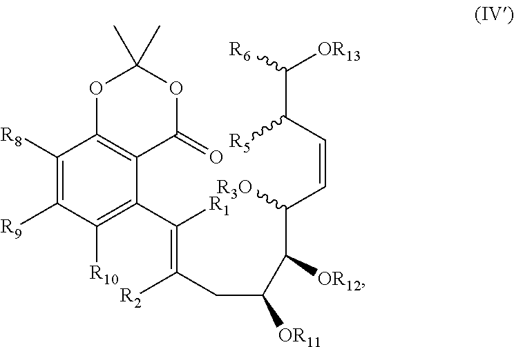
C1([R8])=C([R9])C([R10])=C(C([R1])=C(CC([OR11])C(C(C=CC(C([OR13])[R6])[R5])[R3O])[OR12])[R2])C2=C1OC(C)(C)OC2=O
